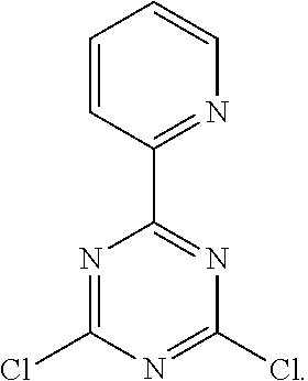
C1(Cl)=NC(C2=NC=CC=C2)=NC(Cl)=N1
